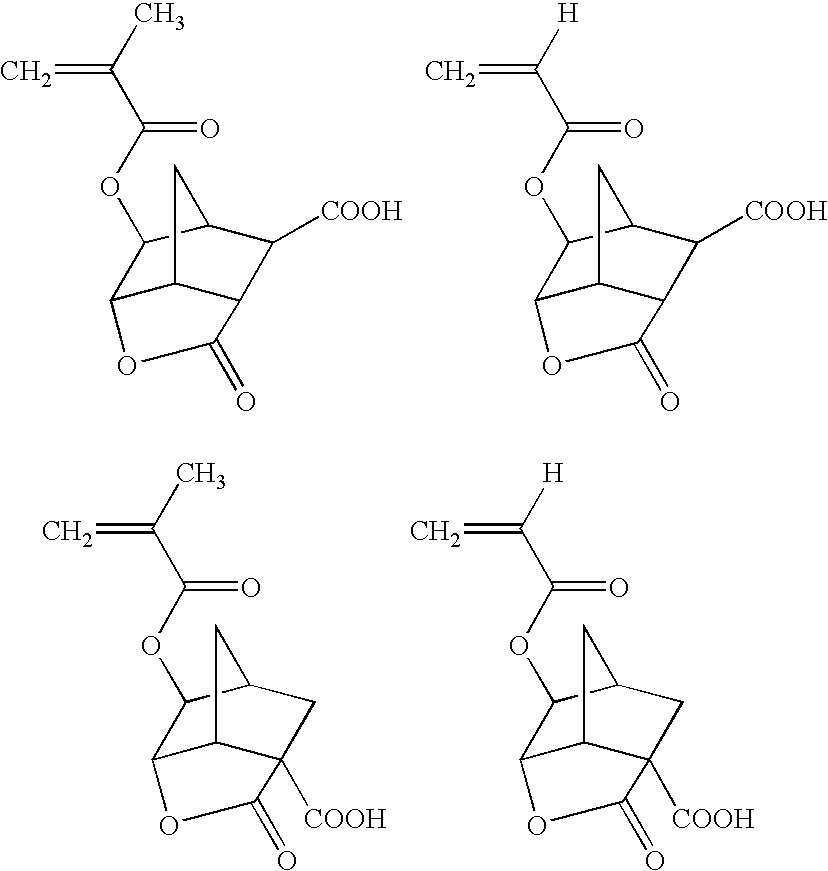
C12C3C([COOH])(CC(C1OC(C(C)=C)=O)C3)C(=O)O2.C12C3C([COOH])(CC(C1OC(C([H])=C)=O)C3)C(=O)O2.C12C3C(C([COOH])C(C1OC(C(C)=C)=O)C3)C(=O)O2.C12C3C(C([COOH])C(C1OC(C([H])=C)=O)C3)C(=O)O2
